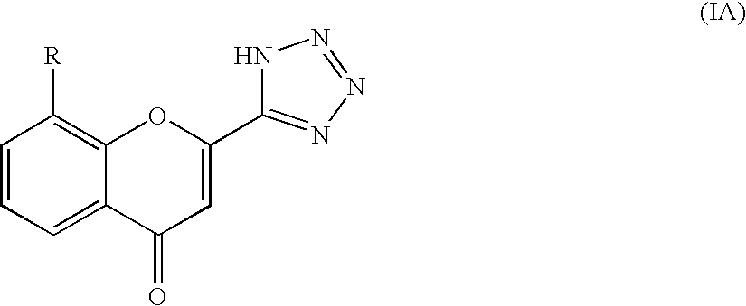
C1=CC=C2C(=C1[R])OC(C1=NN=NN1)=CC2=O
